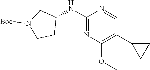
C1(NC2CN([Boc])CC2)=NC(OC)=C(C2CC2)C=N1
